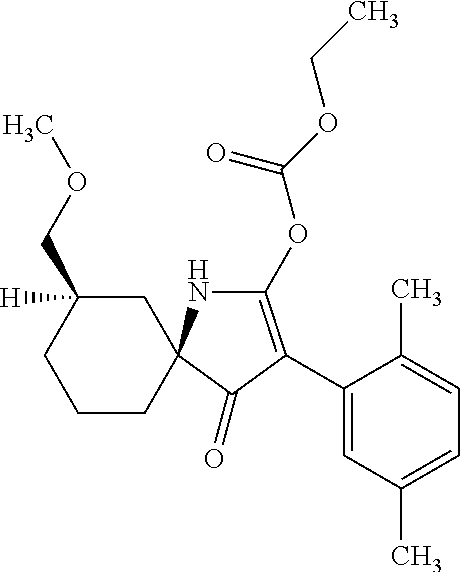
C1(C2=C(OC(OCC)=O)NC3(C2=O)CCCC(COC)([H])C3)=CC(C)=CC=C1C
